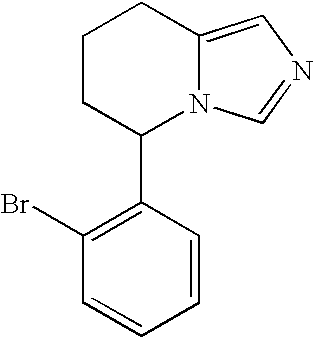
C12=CN=CN1C(C1=C(Br)C=CC=C1)CCC2
